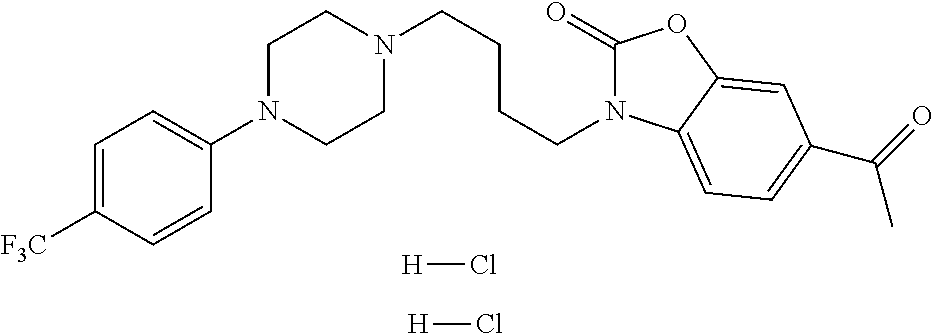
N1(CCCCN2CCN(C3=CC=C([F3C])C=C3)CC2)C(=O)OC2=CC(C(=O)C)=CC=C12.[H]Cl.[H]Cl
